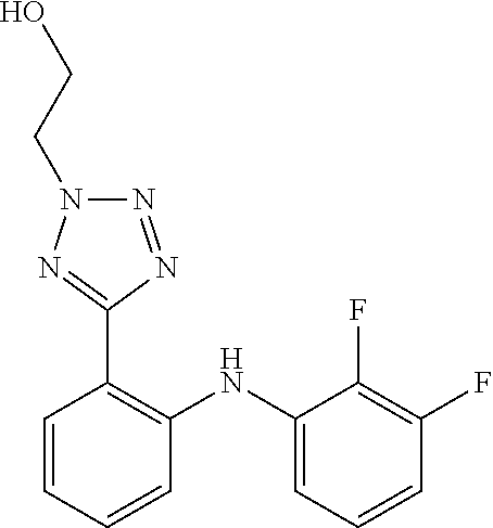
C1(F)=C(F)C=CC=C1NC1=C(C2=NN(CCO)N=N2)C=CC=C1
